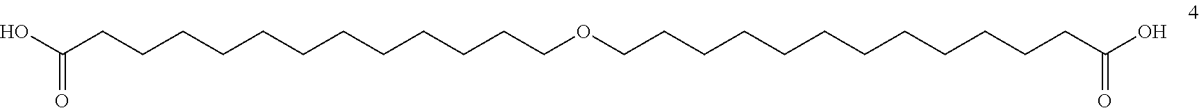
OC(CCCCCCCCCCCCOCCCCCCCCCCCCC(O)=O)=O
